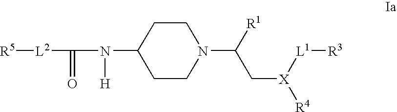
[R5][L2]C(N(C1CCN(C(C[X]([L1][R3])[R4])[R1])CC1)[H])=O
